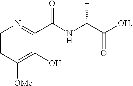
C1=CC([OMe])=C(O)C(C(NC(C([OH])=O)C)=O)=N1
